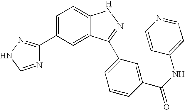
C1(C2=CC=C3C(=C2)C(C2=CC=CC(C(NC4=CC=NC=C4)=O)=C2)=NN3)=NNC=N1
